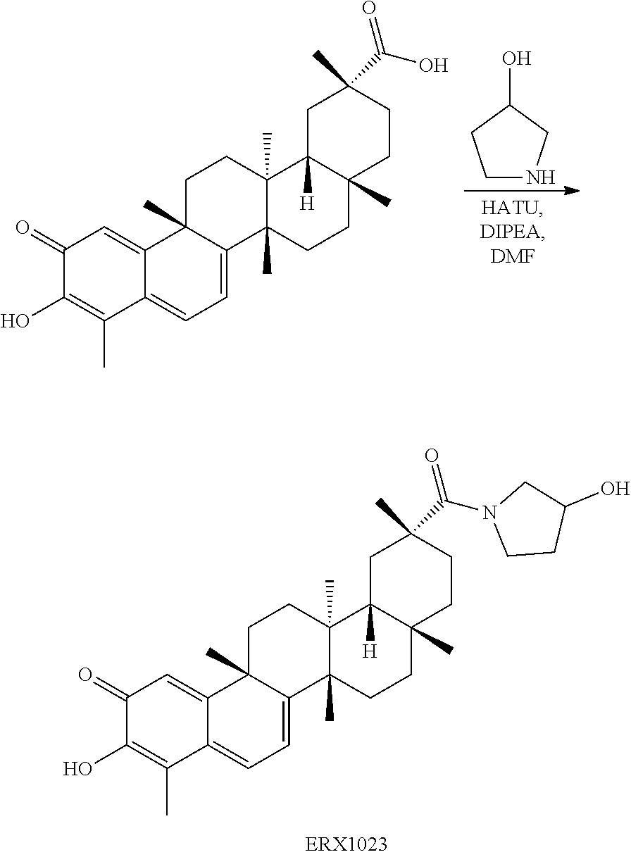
C1(=O)C(O)=C(C)C2=CC=C3C(C)(C2=C1)CCC1(C)C3(C)CCC2(C)C1([H])CC(C)(C(N1CCC(O)C1)=O)CC2.C1(=O)C(O)=C(C)C2=CC=C3C(C)(C2=C1)CCC1(C)C3(C)CCC2(C)C1([H])CC(C)(C(O)=O)CC2.C1NCC(O)C1
